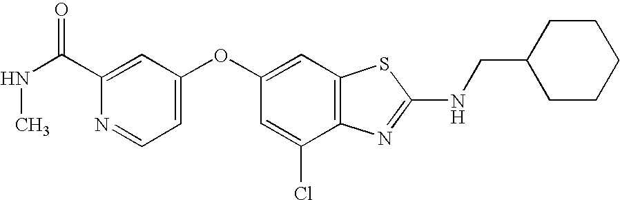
N1=CC=C(OC2=CC3=C(C(Cl)=C2)N=C(NCC2CCCCC2)S3)C=C1C(NC)=O
